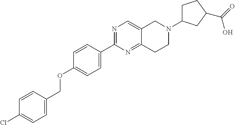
C1=CC(COC2=CC=C(C3=NC=C4C(=N3)CCN(C3CCC(C(O)=O)C3)C4)C=C2)=CC=C1Cl
